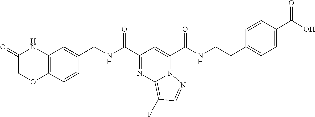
C1(C(NCC2=CC3=C(C=C2)OCC(=O)N3)=O)=NC2=C(F)C=NN2C(C(NCCC2=CC=C(C(=O)O)C=C2)=O)=C1
